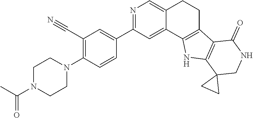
C(C1=C(N2CCN(C(C)=O)CC2)C=CC(C2=NC=C3C(=C2)C2=C(CC3)C3=C(N2)C2(CNC3=O)CC2)=C1)#N
